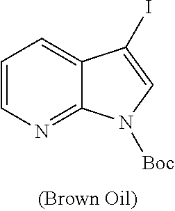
C1=CN=C2C(=C1)C(I)=CN2[Boc]
